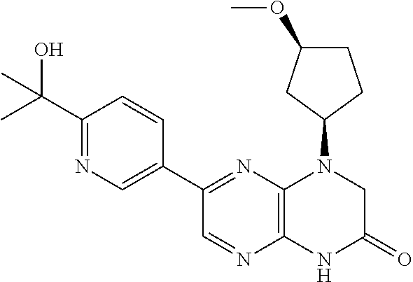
C1(C2=NC3=C(N=C2)NC(=O)CN3C2CCC(OC)C2)=CN=C(C(C)(O)C)C=C1
